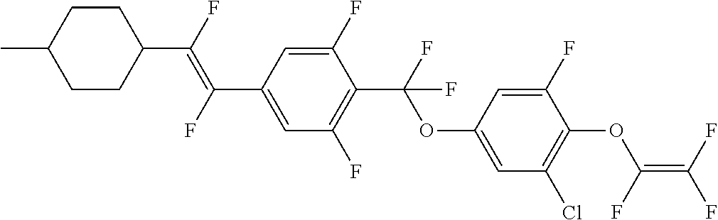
CC1CCC(C(=C(C2=CC(F)=C(C(OC3=CC(Cl)=C(OC(=C(F)F)F)C(F)=C3)(F)F)C(F)=C2)F)F)CC1
